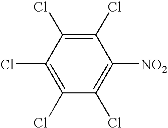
C1(Cl)=C([NO2])C(Cl)=C(Cl)C(Cl)=C1Cl
